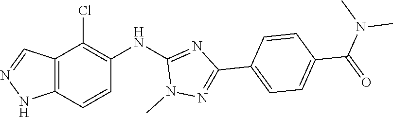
N1(C)N=C(C2=CC=C(C(N(C)C)=O)C=C2)N=C1NC1=C(Cl)C2=C(NN=C2)C=C1
